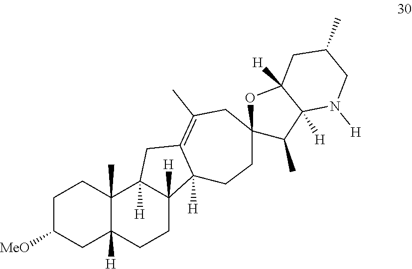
C1C([MeO])CC2([H])C(C)(C1)C1([H])C([H])(CC2)C2([H])C(=C(C)CC3(CC2)C(C)C2([H])C([H])(O3)CC(C)CN2[H])C1
